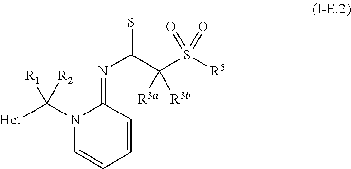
N1(C([Het])([R2])[R1])C=CC=CC1=NC(=S)C(S([R5])(=O)=O)([R3a])[R3b]
